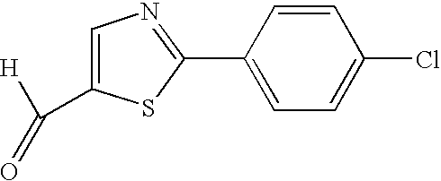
C1=C(C(=O)[H])SC(C2=CC=C(Cl)C=C2)=N1
